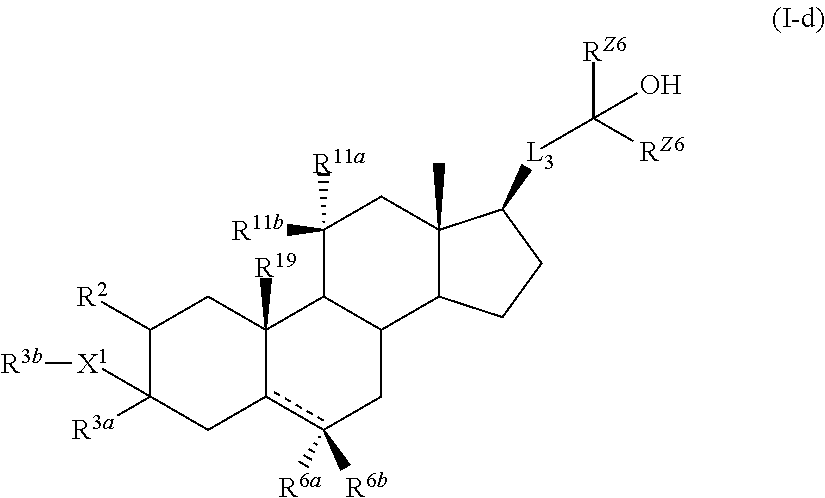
C1([R2])C([R3a])([X1][R3b])Cc2c([R6a])([R6b])CC3C(C2([R19])C1)C([R11a])([R11b])CC1(C)C3CCC1[L3]C([RZ6])([RZ6])O
